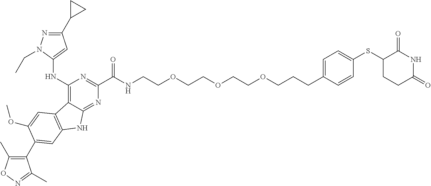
C1(C(NCCOCCOCCOCCCC2=CC=C(SC3CCC(=O)NC3=O)C=C2)=O)=NC(NC2=CC(C3CC3)=NN2CC)=C2C(=N1)NC1=C2C=C(OC)C(C2=C(C)ON=C2C)=C1
